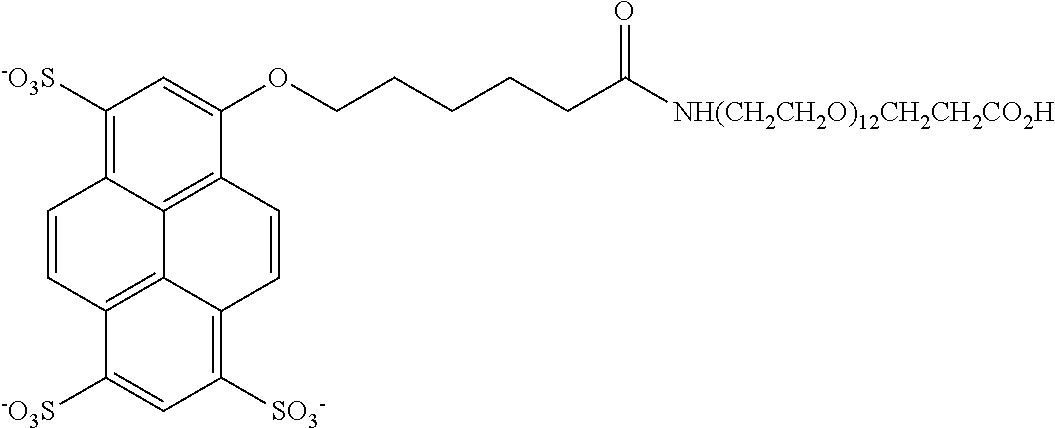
C1=CC2=C3C4=C(C(OCCCCCC([NH(CH2CH2O)12CH2CH2CO2H])=O)=CC([SO3-])=C14)C=CC3=C([SO3-])C=C2[SO3-]
